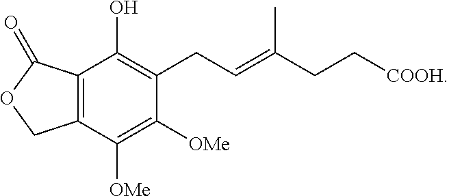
C12=C(C(=O)OC1)C(O)=C(CC=C(CC[COOH])C)C([OMe])=C2[OMe]
